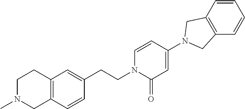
C12=C(C=CC(CCN3C(=O)C=C(N4CC5=C(C=CC=C5)C4)C=C3)=C1)CN(C)CC2
